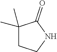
C1(C)(C)CCNC1=O
